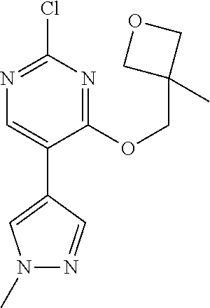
C1(OCC2(C)COC2)=NC(Cl)=NC=C1C1=CN(C)N=C1
